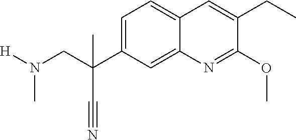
C1=C2C(=CC=C1C(CN([H])C)(C)C#N)C=C(CC)C(OC)=N2
